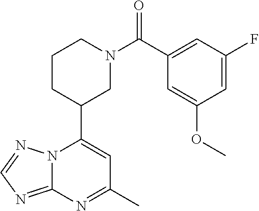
N12C(=NC=N1)N=C(C)C=C2C1CN(C(=O)C2=CC(F)=CC(OC)=C2)CCC1
